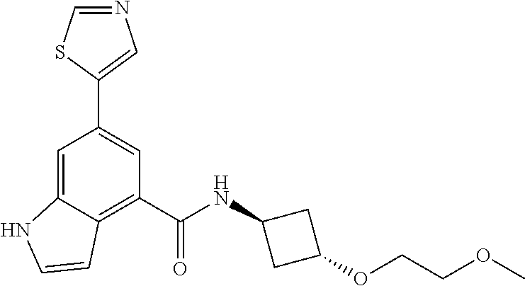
C1=C2C(=C(C(NC3CC(OCCOC)C3)=O)C=C1C1=CN=CS1)C=CN2
